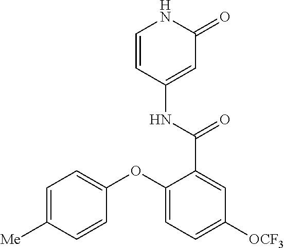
C1=CC(NC(=O)C2=CC([OCF3])=CC=C2OC2=CC=C([Me])C=C2)=CC(=O)N1
